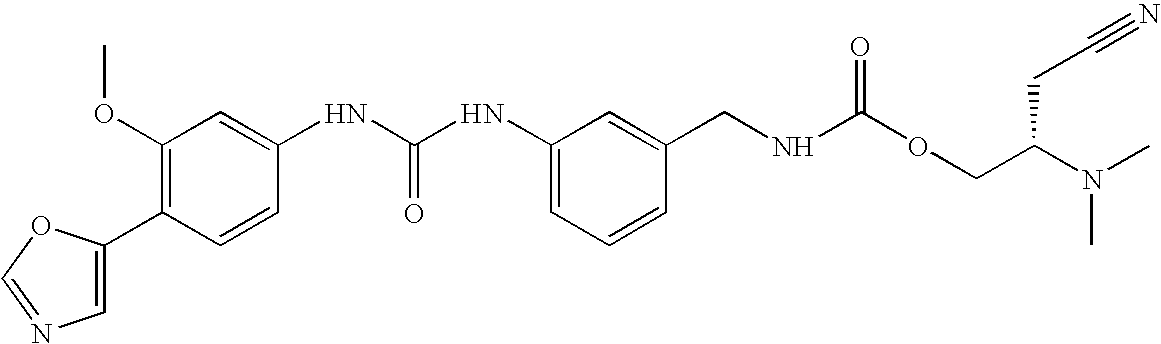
C1(C2=CN=CO2)=C(OC)C=C(NC(NC2=CC=CC(CNC(OCC(N(C)C)CC#N)=O)=C2)=O)C=C1
